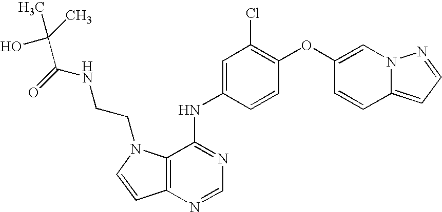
C12=C(N=CN=C1NC1=CC(Cl)=C(OC3=CN4C(=CC=N4)C=C3)C=C1)C=CN2CCNC(C(C)(C)O)=O
